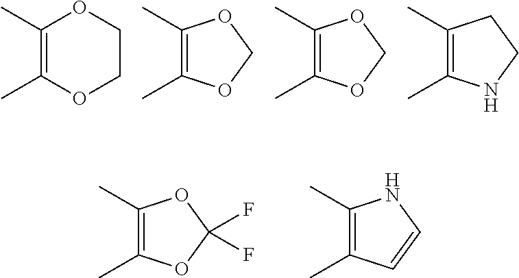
C1(C)=C(C)OCCO1.C1(C)=C(C)OCO1.C1(C)=C(C)OCO1.C1(C)=C(C)NCC1.C1(C)=C(C)OC(F)(F)O1.C1(C)=C(C)C=CN1
